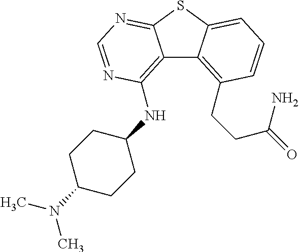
C12=C(NC3CCC(N(C)C)CC3)N=CN=C1SC1=CC=CC(CCC(=O)N)=C21
